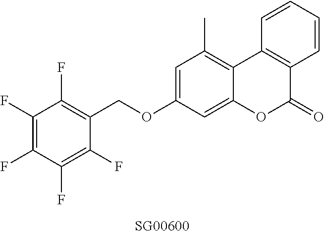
O(C1=CC(C)=C2C(=C1)OC(=O)C1=C2C=CC=C1)CC1=C(F)C(F)=C(F)C(F)=C1F
